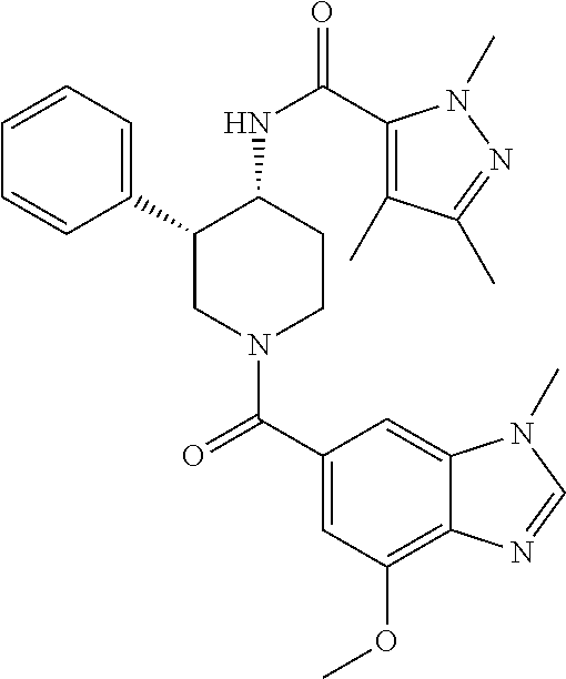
C1=CC=C(C2CN(C(C3=CC(OC)=C4C(=C3)N(C)C=N4)=O)CCC2NC(=O)C2=C(C)C(C)=NN2C)C=C1
